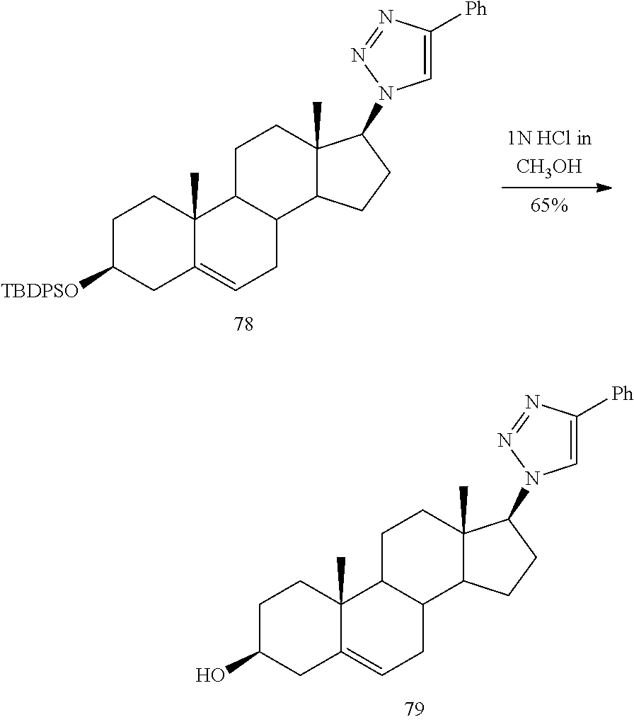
C1C(O)CC2=CCC3C(C2(C)C1)CCC1(C)C3CCC1N1C=C([Ph])N=N1.C1C([TBDPSO])CC2=CCC3C(C2(C)C1)CCC1(C)C3CCC1N1C=C([Ph])N=N1
